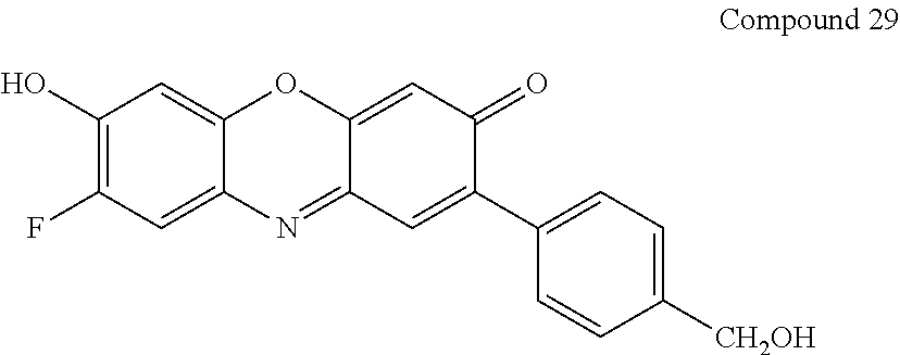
C1=C2C(=CC(F)=C1O)N=C1C(=CC(=O)C(C3=CC=C([CH2OH])C=C3)=C1)O2
